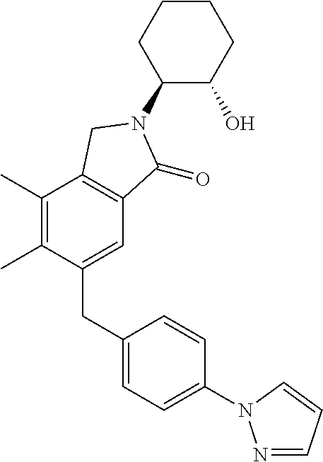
C1(N2C(=O)C3=C(C(C)=C(C)C(CC4=CC=C(N5N=CC=C5)C=C4)=C3)C2)C(O)CCCC1
